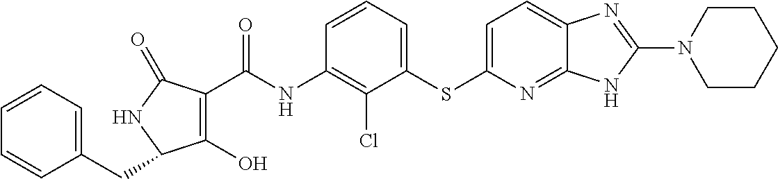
C1(O)=C(C(NC2=C(Cl)C(SC3=CC=C4C(=N3)NC(N3CCCCC3)=N4)=CC=C2)=O)C(=O)NC1CC1=CC=CC=C1
